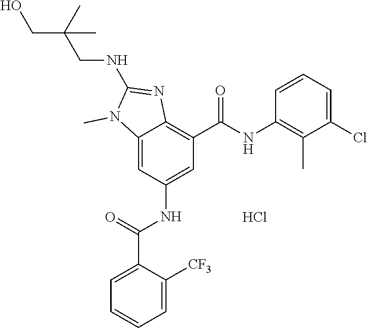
Cl.C12=CC(NC(C3=CC=CC=C3[CF3])=O)=CC(C(NC3=C(C)C(Cl)=CC=C3)=O)=C1N=C(NCC(CO)(C)C)N2C
